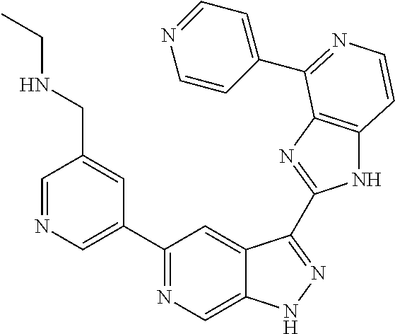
C1=NC=C(C2=NC=C3C(=C2)C(C2=NC4=C(N2)C=CN=C4C2=CC=NC=C2)=NN3)C=C1CNCC
